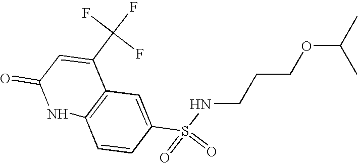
C12=C(C=C(S(=O)(=O)NCCCOC(C)C)C=C1)C(C(F)(F)F)=CC(=O)N2
